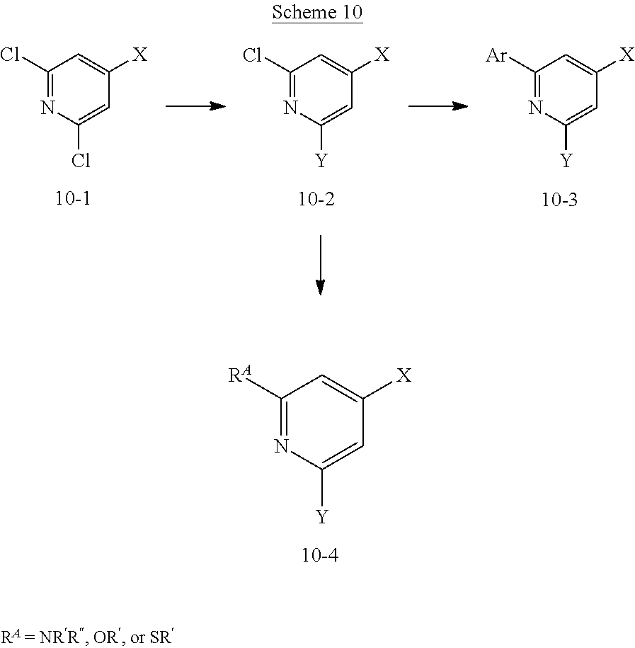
C1([Ar])=NC([Y])=CC([X])=C1.C1(Cl)=NC([Y])=CC([X])=C1.C1(Cl)=NC(Cl)=CC([X])=C1.C1([RA])=NC([Y])=CC([X])=C1
